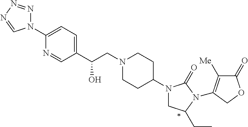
C(CN1CCC(N2CC(CC)N(C3=C([Me])C(=O)OC3)C2=O)CC1)(C1=CC=C(N2N=NN=C2)N=C1)O
